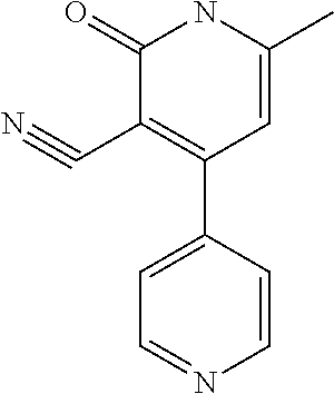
C1=CC(C2=C(C#N)C(=O)NC(C)=C2)=CC=N1
